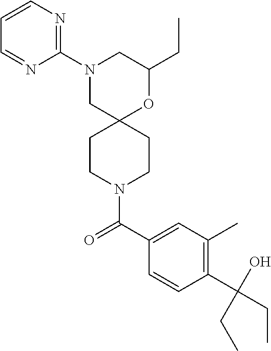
N1(C2=NC=CC=N2)CC2(OC(CC)C1)CCN(C(C1=CC(C)=C(C(CC)(O)CC)C=C1)=O)CC2
